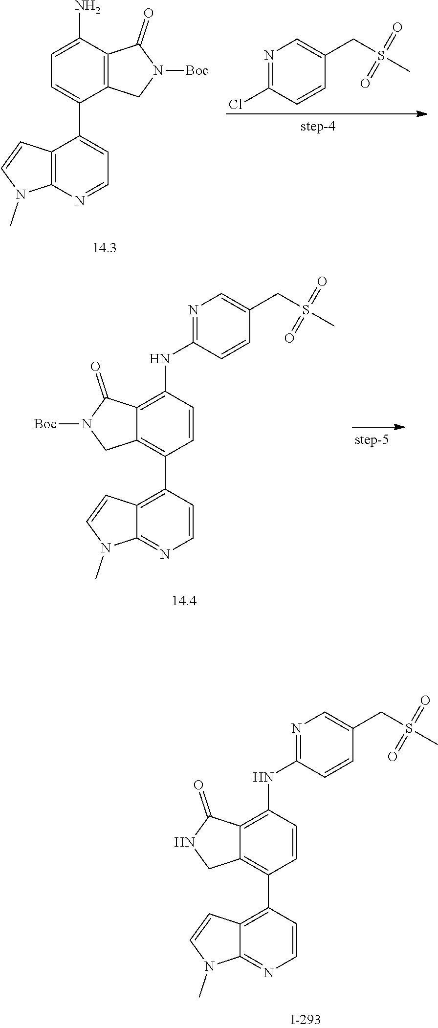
C1=C(N)C2=C(C(C3=CC=NC4=C3C=CN4C)=C1)CN([Boc])C2=O.N1=C(Cl)C=CC(CS(C)(=O)=O)=C1.C12=C(NC3=NC=C(CS(C)(=O)=O)C=C3)C=CC(C3=C4C(=NC=C3)N(C)C=C4)=C1CN([Boc])C2=O.C12=C(NC3=NC=C(CS(C)(=O)=O)C=C3)C=CC(C3=C4C(=NC=C3)N(C)C=C4)=C1CNC2=O
